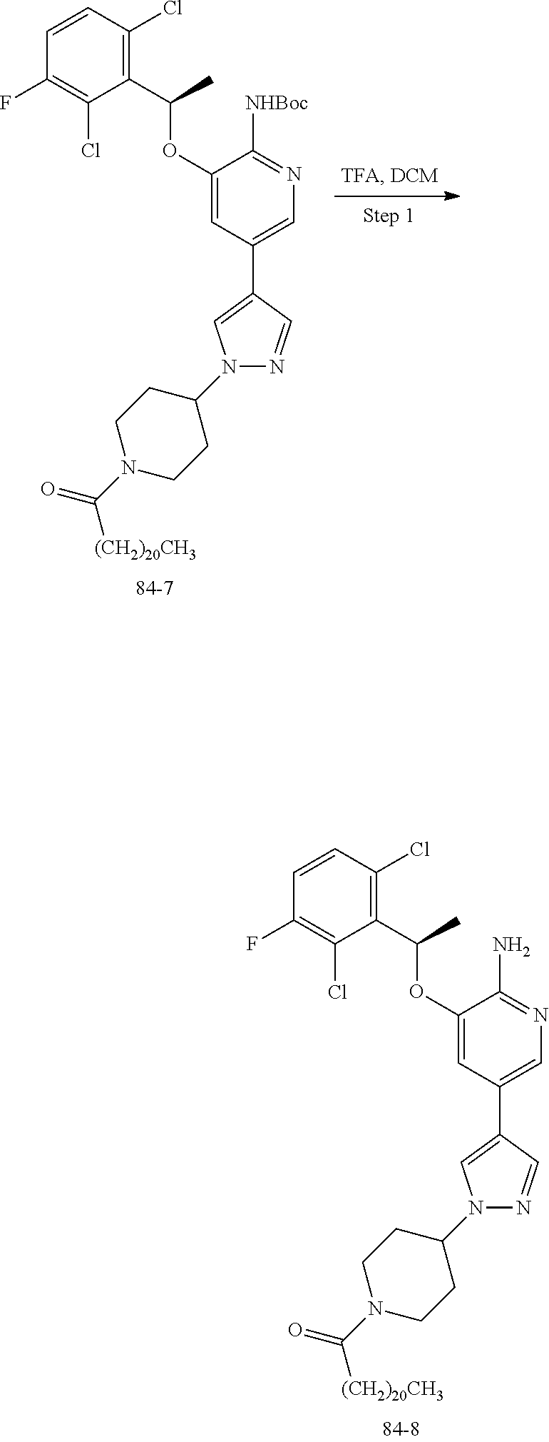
C1=CC(Cl)=C(C(OC2=CC(C3=CN(C4CCN(C([(CH2)20CH3])=O)CC4)N=C3)=CN=C2[NHBoc])C)C(Cl)=C1F.C1=CC(Cl)=C(C(OC2=CC(C3=CN(C4CCN(C([(CH2)20CH3])=O)CC4)N=C3)=CN=C2N)C)C(Cl)=C1F
